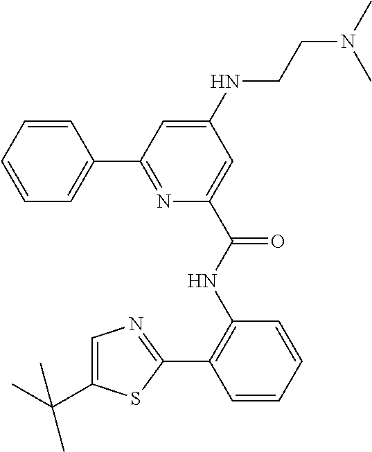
C1=CC(C2=NC(C(NC3=C(C4=NC=C(C(C)(C)C)S4)C=CC=C3)=O)=CC(NCCN(C)C)=C2)=CC=C1
